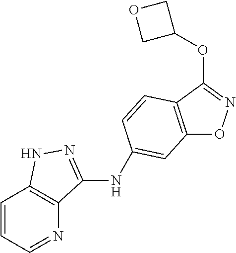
C12=C(C(OC3COC3)=NO1)C=CC(NC1=NNC3=C1N=CC=C3)=C2
